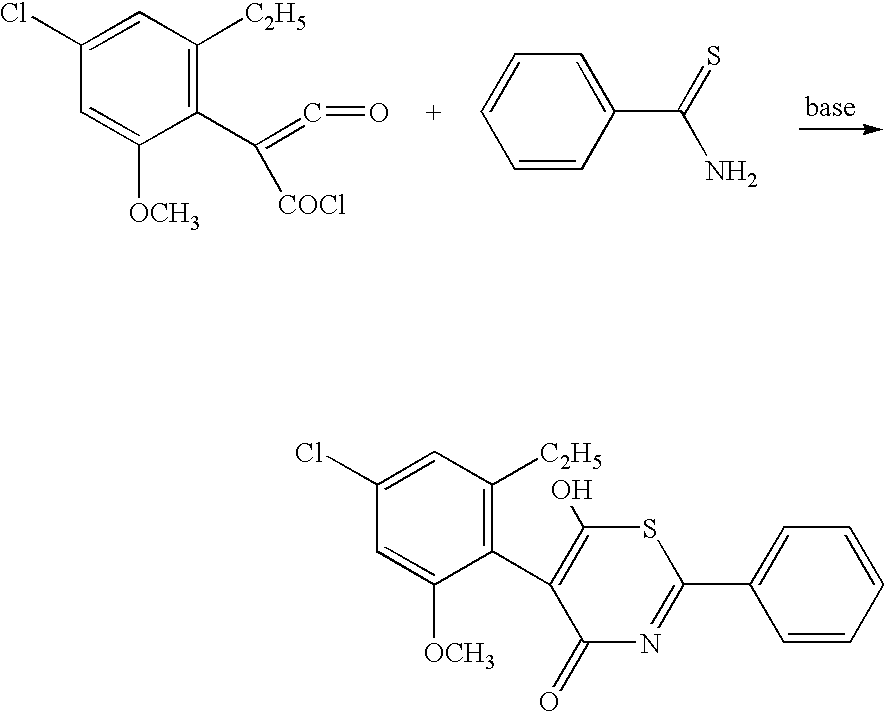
C1=C(Cl)C=C([OCH3])C(C(=C=O)[COCl])=C1[C2H5].C1=CC=CC(C(=S)N)=C1.C1=C([OCH3])C(C2=C(O)SC(C3=CC=CC=C3)=NC2=O)=C([C2H5])C=C1Cl
